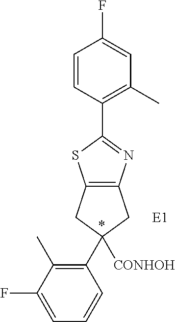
C12=C(CC([CONHOH])(C3=C(C)C(F)=CC=C3)C1)N=C(C1=C(C)C=C(F)C=C1)S2.*.[E1]
